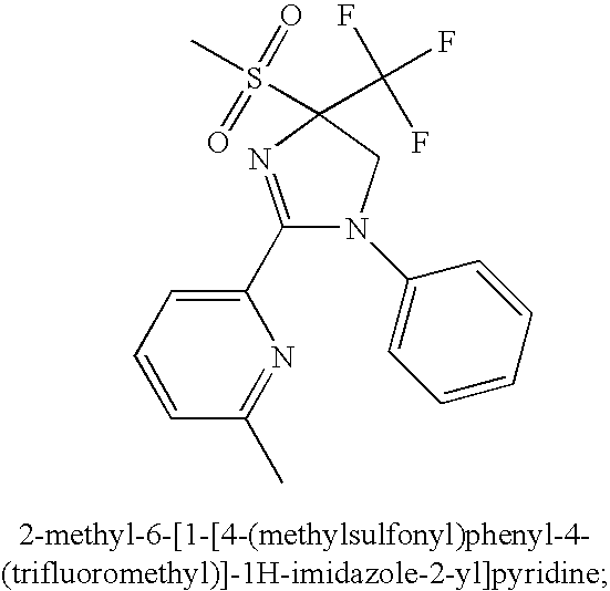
C1(C2=CC=CC(C)=N2)=NC(C(F)(F)F)(S(C)(=O)=O)CN1C1=CC=CC=C1
